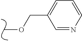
COCC1=CC=CN=C1
